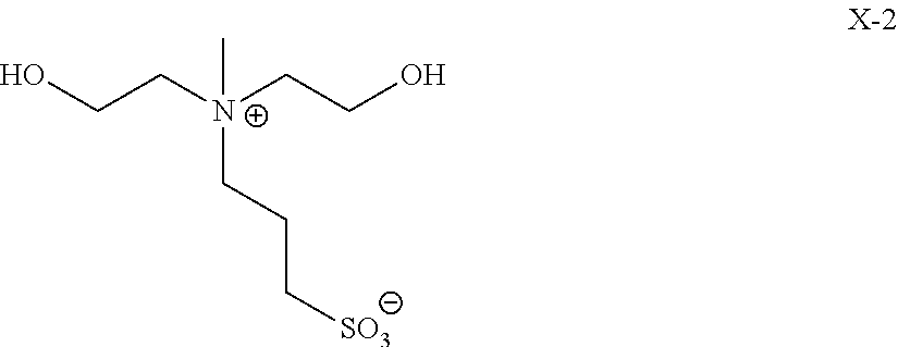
OCC[N+](C)(CCO)CCC[SO3]
